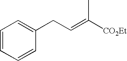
C1=CC=CC(CC=C([CO2Et])C)=C1
